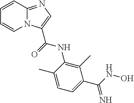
C1=CC2=NC=C(C(=O)NC3=C(C)C(C(=N)NO)=CC=C3C)N2C=C1
